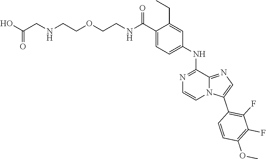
O=C(NCCOCCNCC(O)=O)C1=CC=C(NC2=NC=CN3C2=NC=C3C2=C(F)C(F)=C(OC)C=C2)C=C1CC
